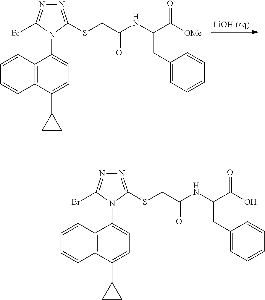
C12=C(C(C3CC3)=CC=C1N1C(SCC(NC(C([OMe])=O)CC3=CC=CC=C3)=O)=NN=C1Br)C=CC=C2.C12=C(C(C3CC3)=CC=C1N1C(SCC(NC(C(O)=O)CC3=CC=CC=C3)=O)=NN=C1Br)C=CC=C2
